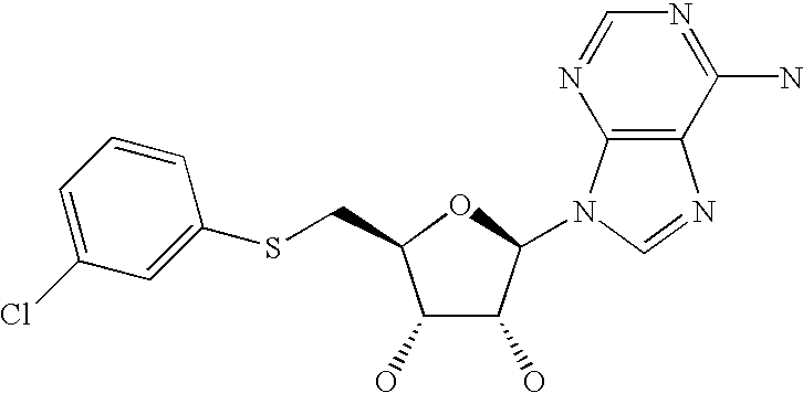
C1(O)C(O)C(N2C3=C(N=C2)C(N)=NC=N3)OC1CSC1=CC(Cl)=CC=C1
